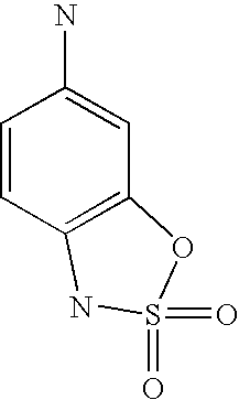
C1=CC2=C(C=C1N)OS(=O)(=O)N2
